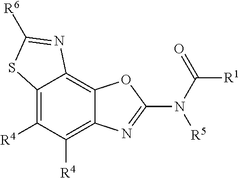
C12=C([R4])C([R4])=C3C(=C1OC(N(C([R1])=O)[R5])=N2)N=C([R6])S3
